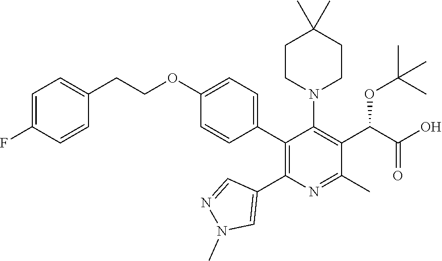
C1=C(F)C=CC(CCOC2=CC=C(C3=C(C4=CN(C)N=C4)N=C(C)C(C(OC(C)(C)C)C(O)=O)=C3N3CCC(C)(C)CC3)C=C2)=C1
